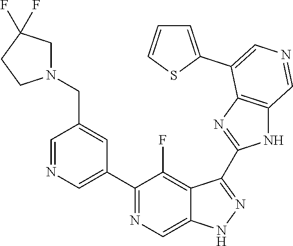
C1(C2=CN=CC(CN3CC(F)(F)CC3)=C2)=NC=C2C(=C1F)C(C1=NC3=C(N1)C=NC=C3C1=CC=CS1)=NN2
